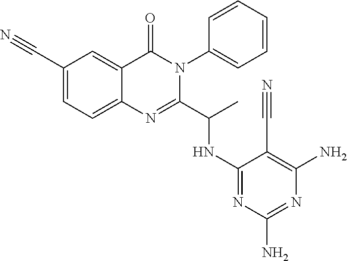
C1(C#N)=CC=C2C(=C1)C(=O)N(C1=CC=CC=C1)C(C(C)NC1=NC(N)=NC(N)=C1C#N)=N2
